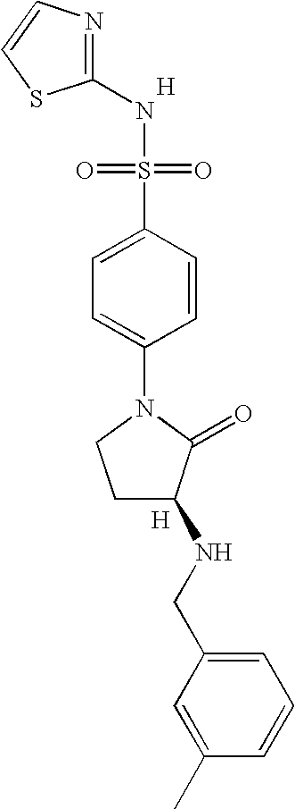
N1=C(NS(=O)(=O)C2=CC=C(N3CCC(NCC4=CC=CC(C)=C4)C3=O)C=C2)SC=C1.[H].[H]
